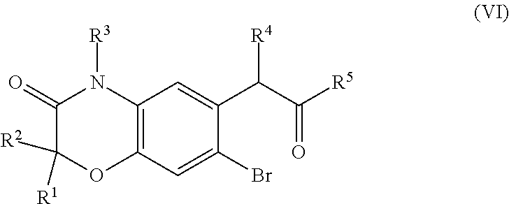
C12=C(C=C(Br)C(C(C([R5])=O)[R4])=C1)OC([R2])([R1])C(=O)N2[R3]
